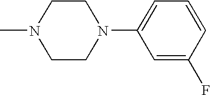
C1N(C)CCN(C2=CC=CC(F)=C2)C1
